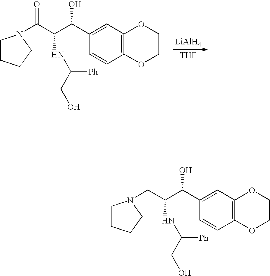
C12=C(C=C(C(C(C(=O)N3CCCC3)NC(CO)[Ph])O)C=C1)OCCO2.[LiAlH4].[THF].C12=C(C=C(C(C(CN3CCCC3)NC(CO)[Ph])O)C=C1)OCCO2
